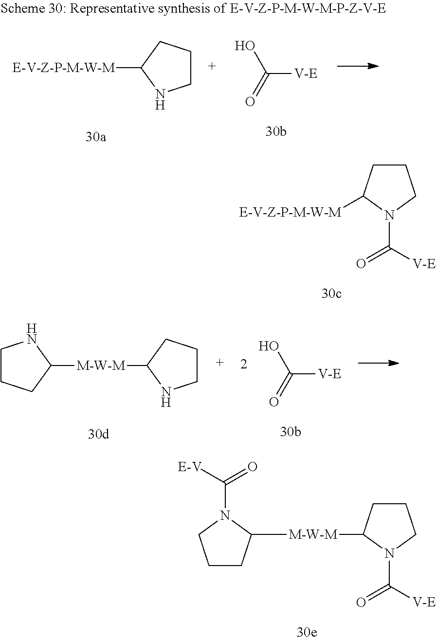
C1CNC([E-V-Z-P-M-W-M])C1.C([V-E])(O)=O.C1CC([E-V-Z-P-M-W-M])N(C(=O)[V-E])C1.C1CC([M-W-M]C2CCCN2C(=O)[V-E])N(C(=O)[E-V])C1.C([V-E])(O)=O.C1CCC([M-W-M]C2NCCC2)N1
